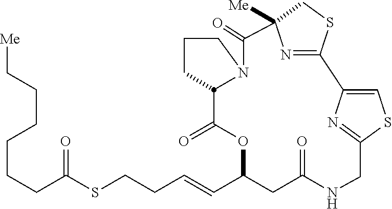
C(C(SCCC=CC1CC(=O)NCC2=NC(=CS2)C2=NC([Me])(C(=O)N3C(C(=O)O1)CCC3)CS2)=O)CCCCC[Me]
